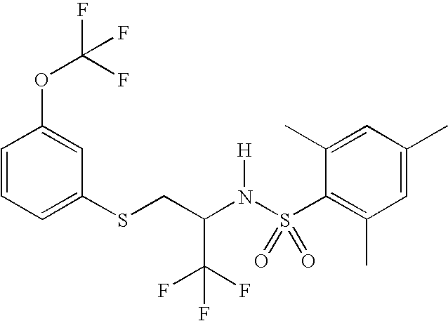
C1=CC=C(SCC(N(S(C2=C(C)C=C(C)C=C2C)(=O)=O)[H])C(F)(F)F)C=C1OC(F)(F)F
